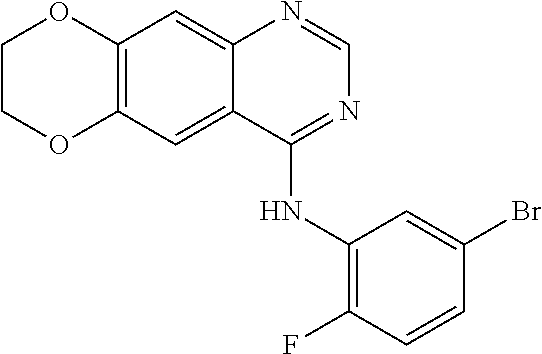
C12=C(C=C3C(=C1)N=CN=C3NC1=C(F)C=CC(Br)=C1)OCCO2
